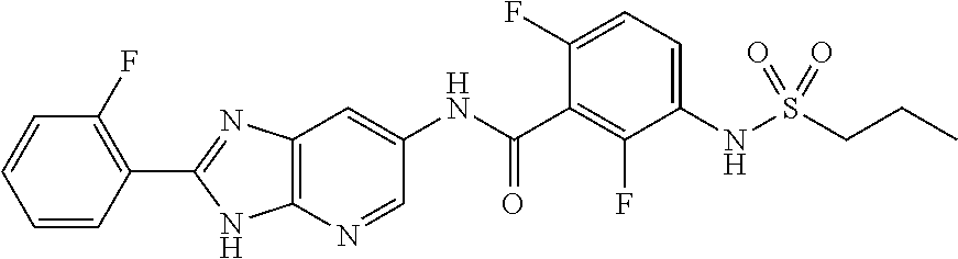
C1=CC(F)=C(C2=NC3=C(N2)N=CC(NC(C2=C(F)C(NS(CCC)(=O)=O)=CC=C2F)=O)=C3)C=C1
